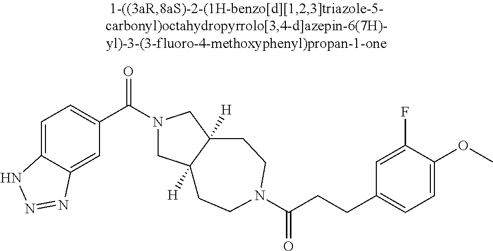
C(CCC1=CC=C(OC)C(F)=C1)(=O)N1CCC2([H])CN(C(C3=CC=C4C(=C3)N=NN4)=O)CC2([H])CC1
